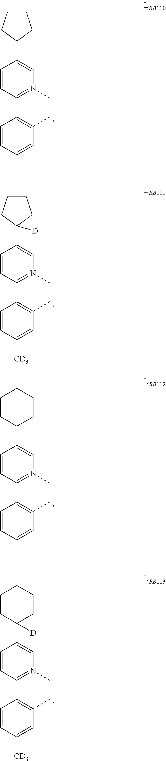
C1=CC(C2=C(C)C=C(C)C=C2)=N(C)C=C1C1CCCC1.C1=CC(C2=C(C)C=C([CD3])C=C2)=N(C)C=C1C1([D])CCCC1.C1=CC(C2=C(C)C=C(C)C=C2)=N(C)C=C1C1CCCCC1.C1=CC(C2=C(C)C=C([CD3])C=C2)=N(C)C=C1C1([D])CCCCC1
